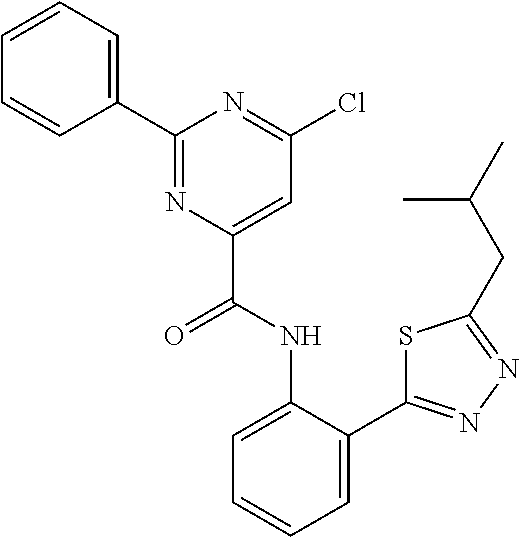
C1=C(NC(C2=CC(Cl)=NC(C3=CC=CC=C3)=N2)=O)C(C2=NN=C(CC(C)C)S2)=CC=C1
